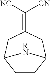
C1(=C([NC])[CN])CC2CCC(C1)[RN]2
